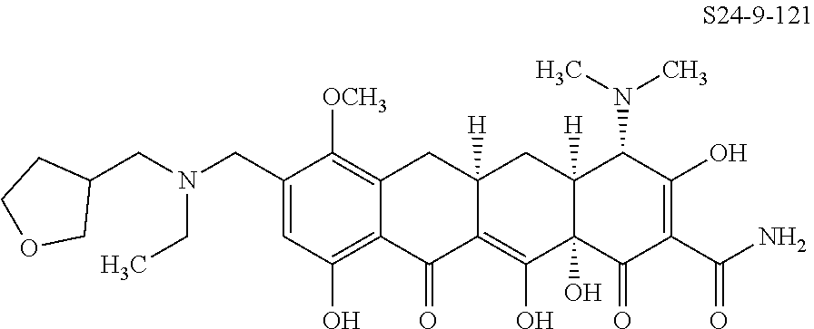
C1(CN(CC2CCOC2)CC)=CC(O)=C2C(=C1[OCH3])CC1([H])C(=C(O)C3(O)C([H])(C1)C(N(C)C)C(O)=C(C(N)=O)C3=O)C2=O
